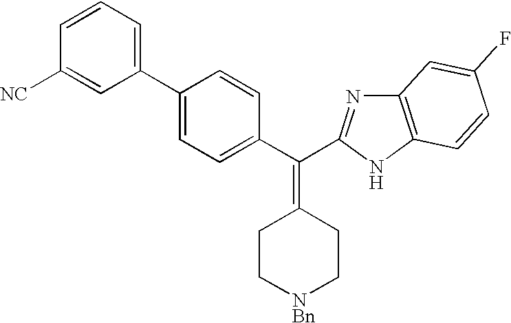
C1(C2=CC=C(C(=C3CC[NBn]CC3)C3=NC4=C(N3)C=CC(F)=C4)C=C2)=CC=CC([NC])=C1
